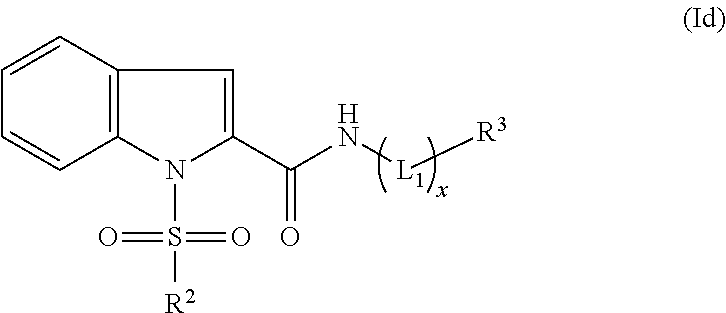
N1(S([R2])(=O)=O)C(C(N[L1][R3])=O)=CCC2=C1C=CC=C2
